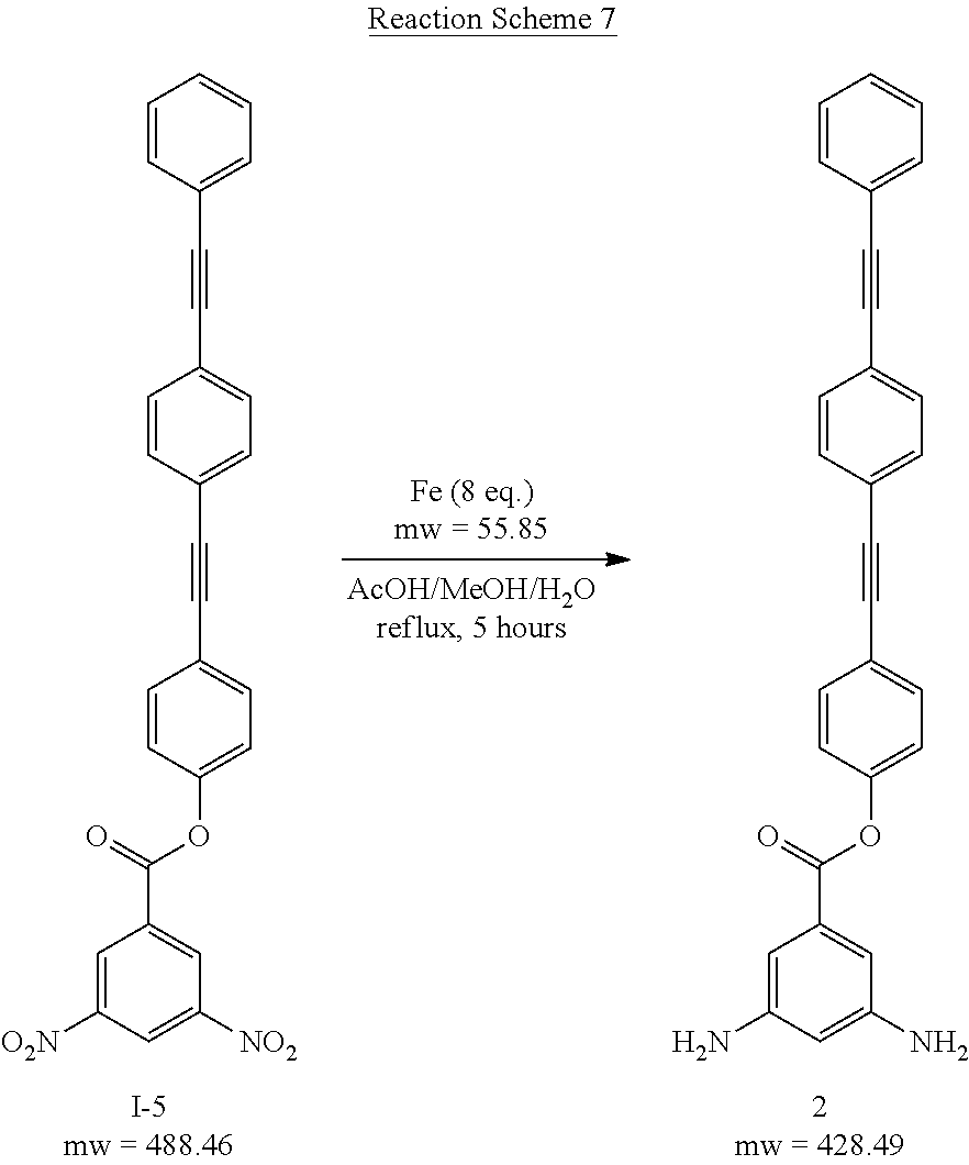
C1=CC(C#CC2=CC=C(C#CC3=CC=C(OC(C4=CC([NO2])=CC([O2N])=C4)=O)C=C3)C=C2)=CC=C1.C1=CC(C#CC2=CC=C(C#CC3=CC=C(OC(C4=CC(N)=CC(N)=C4)=O)C=C3)C=C2)=CC=C1
